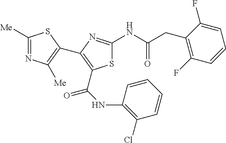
S1C(NC(CC2=C(F)C=CC=C2F)=O)=NC(C2=C([Me])N=C([Me])S2)=C1C(NC1=C(Cl)C=CC=C1)=O
